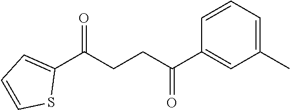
C1(C(CCC(C2=CC(C)=CC=C2)=O)=O)=CC=CS1
